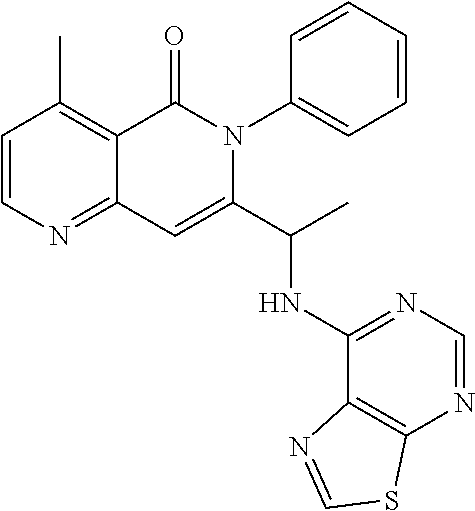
CC1=C2C(=NC=C1)C=C(C(NC1=NC=NC3=C1N=CS3)C)N(C1=CC=CC=C1)C2=O
